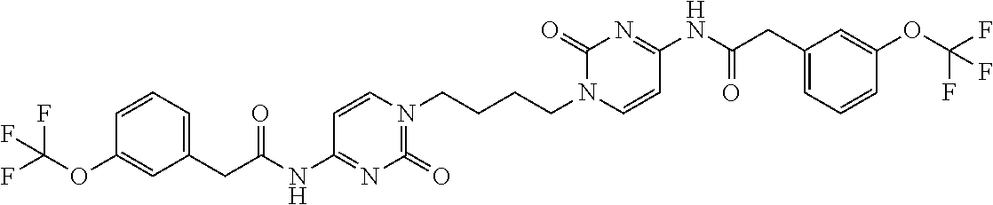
C1=CC=C(CC(=O)NC2=NC(=O)=N(CCCCN3C=CC(NC(CC4=CC=CC(OC(F)(F)F)=C4)=O)=NC3=O)C=C2)C=C1OC(F)(F)F
